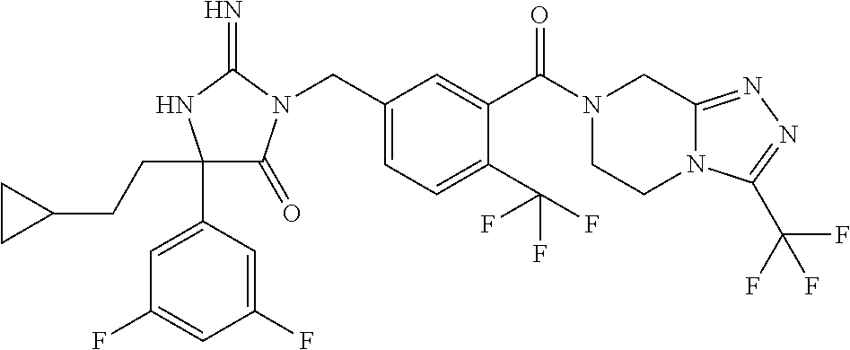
C1(CCC2CC2)(C2=CC(F)=CC(F)=C2)C(=O)N(CC2=CC=C(C(F)(F)F)C(C(=O)N3CCN4C(=NN=C4C(F)(F)F)C3)=C2)C(=N)N1
